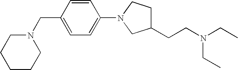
C1=CC(CN2CCCCC2)=CC=C1N1CC(CCN(CC)CC)CC1
